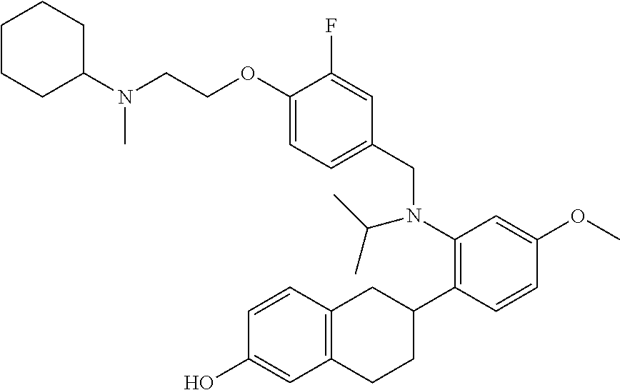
N(CCOC1=CC=C(CN(C2=C(C3CC4=C(CC3)C=C(O)C=C4)C=CC(OC)=C2)C(C)C)C=C1F)(C1CCCCC1)C
